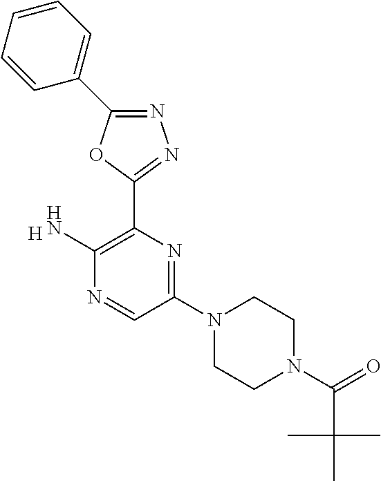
N1=C(C2=CC=CC=C2)OC(C2=C(N)N=CC(N3CCN(C(=O)C(C)(C)C)CC3)=N2)=N1.[H]
